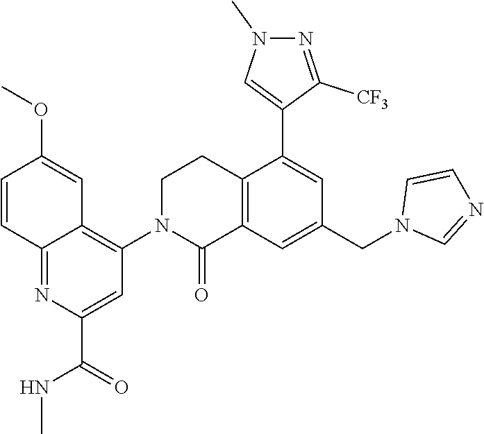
C1N(C2=C3C(=NC(C(=O)NC)=C2)C=CC(OC)=C3)C(=O)C2=C(C1)C(C1=CN(C)N=C1[CF3])=CC(CN1C=NC=C1)=C2
